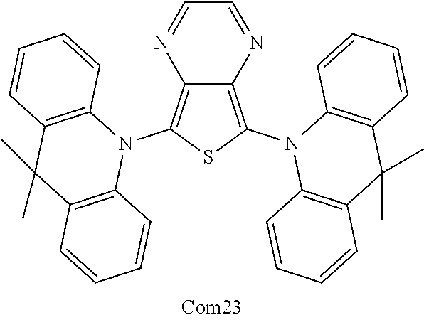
C12=C(N3C4=C(C(C)(C)C5=C3C=CC=C5)C=CC=C4)SC(N3C4=C(C(C)(C)C5=C3C=CC=C5)C=CC=C4)=C1N=CC=N2
